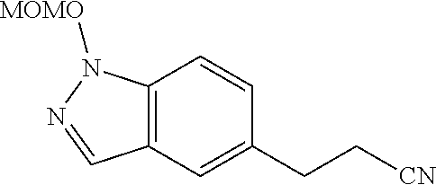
C12=C(C=C(CC[CN])C=C1)C=NN2[MOMO]
